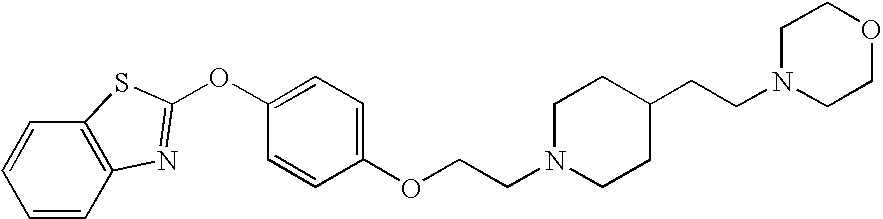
C1=CC2=C(C=C1)SC(OC1=CC=C(OCCN3CCC(CCN4CCOCC4)CC3)C=C1)=N2
